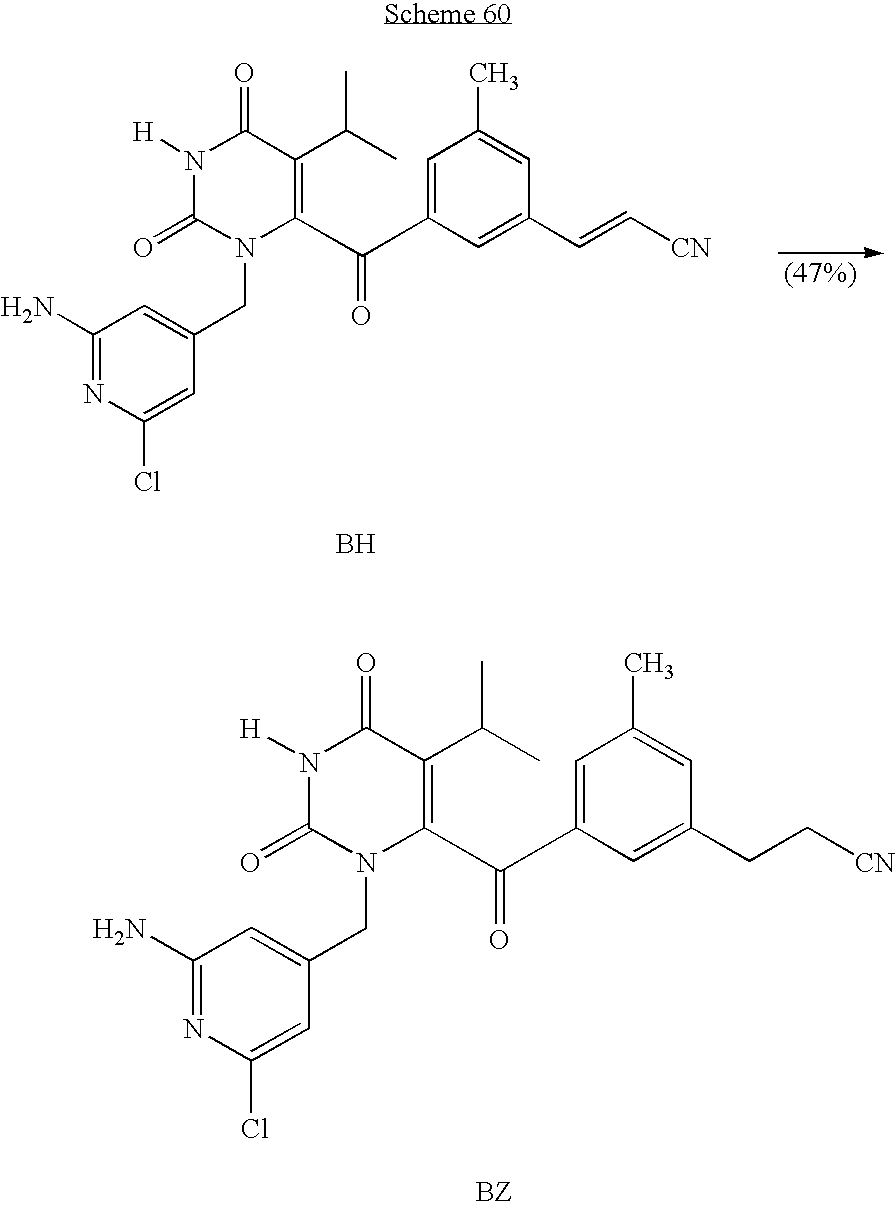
C1(N)=NC(Cl)=CC(CN2C(=O)N([H])C(=O)C(C(C)C)=C2C(C2=CC(C)=CC(C=C[CN])=C2)=O)=C1.B.C1(N)=NC(Cl)=CC(CN2C(=O)N([H])C(=O)C(C(C)C)=C2C(C2=CC(C)=CC(CC[CN])=C2)=O)=C1
